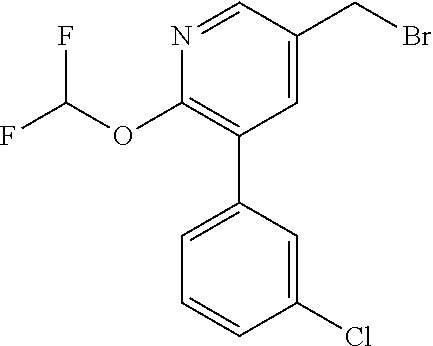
C1=C(CBr)C=NC(OC(F)F)=C1C1=CC=CC(Cl)=C1
